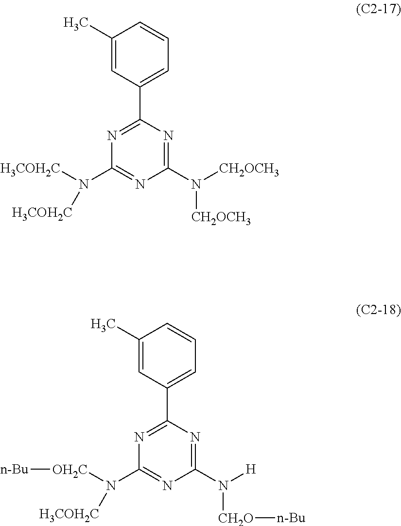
N1=C(C2=CC=CC(C)=C2)N=C(N([CH2OCH3])[CH2OCH3])N=C1N([H3COH2C])[H3COH2C].N1=C(C2=CC=CC(C)=C2)N=C(N([H])[CH2O][n-Bu])N=C1N([H3COH2C])[OH2C][n-Bu]
